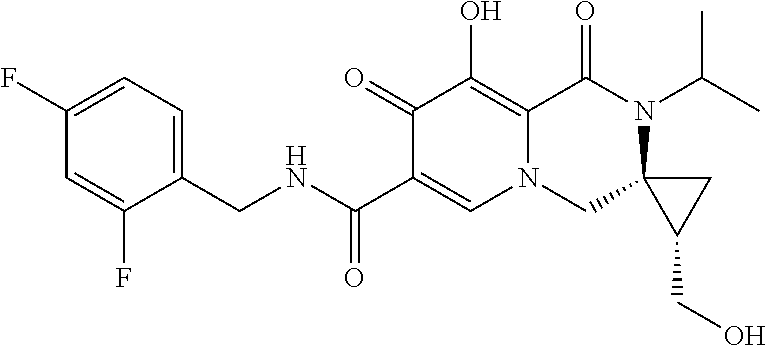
C1(F)=CC(F)=CC=C1CNC(C1=CN2CC3(N(C(C)C)C(=O)C2=C(O)C1=O)C(CO)C3)=O
